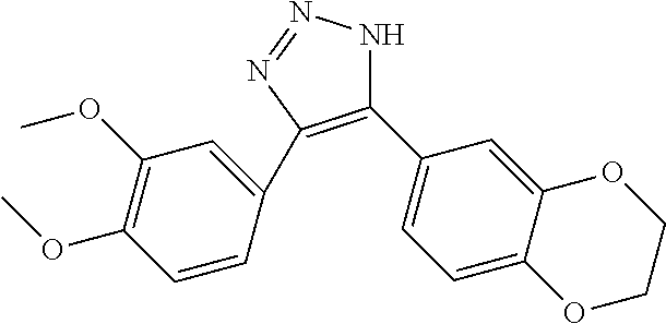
C1(C2=CC=C3C(=C2)OCCO3)=C(C2=CC(OC)=C(OC)C=C2)N=NN1
